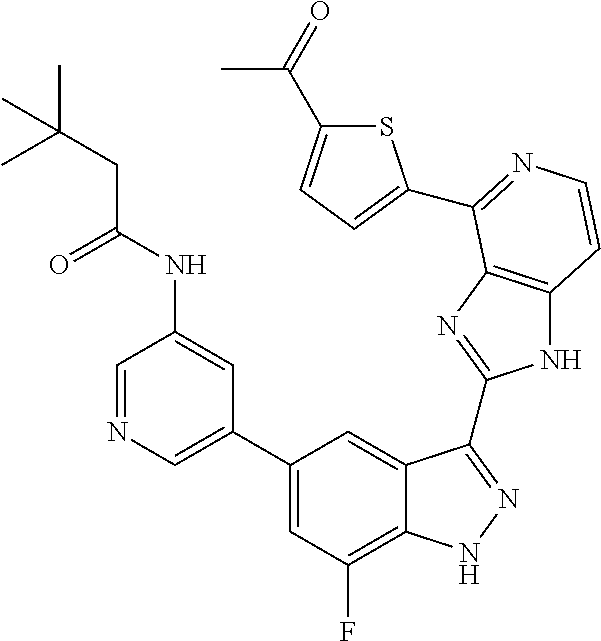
C1=C(C2=CC(F)=C3C(=C2)C(C2=NC4=C(N2)C=CN=C4C2=CC=C(C(=O)C)S2)=NN3)C=C(NC(CC(C)(C)C)=O)C=N1
